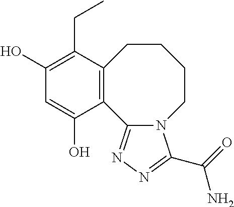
C12=C(C(CC)=C(O)C=C1O)CCCCN1C2=NN=C1C(N)=O
